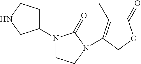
C1(N2CCN(C3=C(C)C(=O)OC3)C2=O)CCNC1
